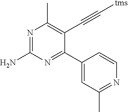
N1=C(N)N=C(C2=CC(C)=NC=C2)C(C#C[tms])=C1C
